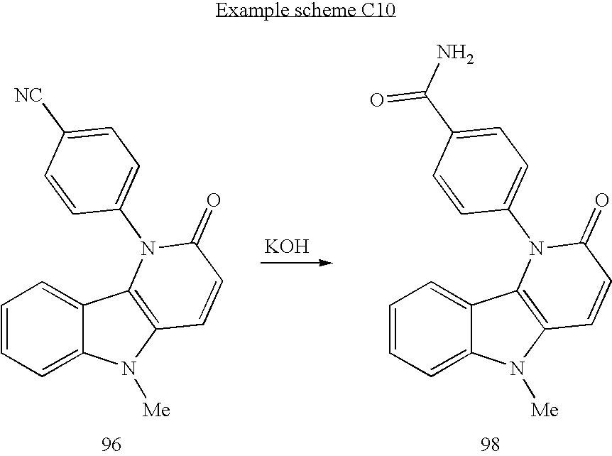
C1=CC=C2C(=C1)C1=C(N2[Me])C=CC(=O)N1C1=CC=C([NC])C=C1.[KOH].C1=CC=C2C(=C1)C1=C(N2[Me])C=CC(=O)N1C1=CC=C(C(N)=O)C=C1
